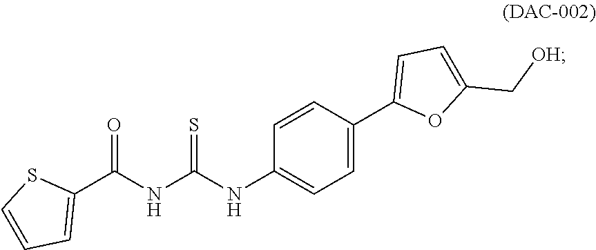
C1(C(NC(NC2=CC=C(C3=CC=C(C[OH])O3)C=C2)=S)=O)=CC=CS1
